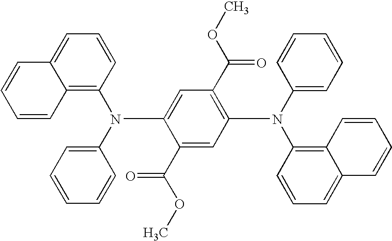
C12=C(N(C3=CC=CC=C3)C3=CC(C(OC)=O)=C(N(C4=CC=CC=C4)C4=C5C(=CC=C4)C=CC=C5)C=C3C(OC)=O)C=CC=C1C=CC=C2
